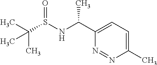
C1(C)=CC=C(C(NS(C(C)(C)C)=O)C)N=N1
